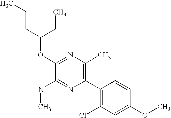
CCCC(OC1=NC(C)=C(C2=C(Cl)C=C(OC)C=C2)N=C1NC)CC
